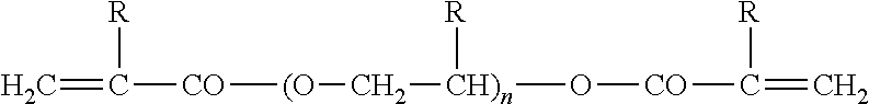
C=C([CO][(O]C[CH)n](O[CO]C(=C)[R])[R])[R]
